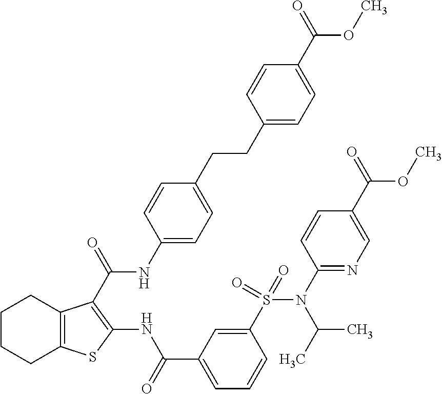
C1CCC2=C(C1)C(C(=O)NC1=CC=C(CCC3=CC=C(C(=O)OC)C=C3)C=C1)=C(NC(C1=CC=CC(S(=O)(=O)N(C3=NC=C(C(=O)OC)C=C3)C(C)C)=C1)=O)S2
